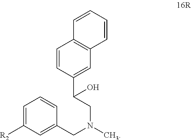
C1=CC=CC2=C1C=CC(C(CN(CC1=CC([R2])=CC=C1)C)O)=C2
